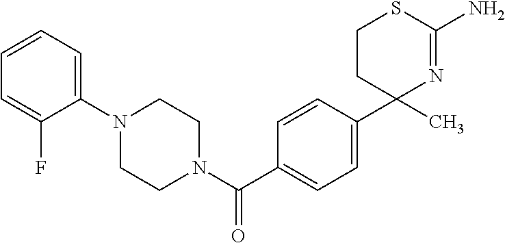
C1(N2CCN(C(C3=CC=C(C4(C)N=C(N)SCC4)C=C3)=O)CC2)=CC=CC=C1F
